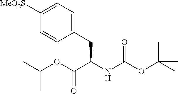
C1(CC(NC(OC(C)(C)C)=O)C(OC(C)C)=O)=CC=C([MeO2S])C=C1
